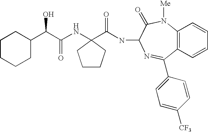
C(C1CCCCC1)(C(NC1(C(NC2C(=O)N([Me])C3=C(C=CC=C3)C(C3=CC=C([CF3])C=C3)=N2)=O)CCCC1)=O)O
